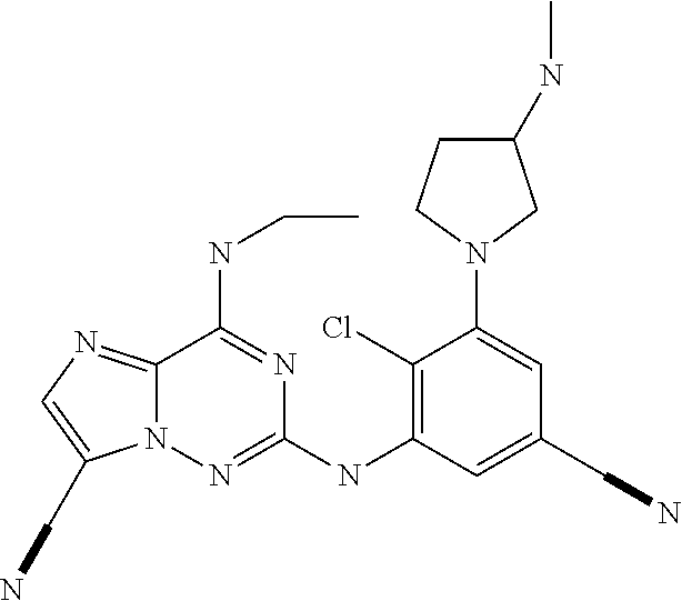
C12=NC=C(CN)N1N=C(NC1=C(Cl)C(N3CC(NC)CC3)=CC(CN)=C1)N=C2NCC
